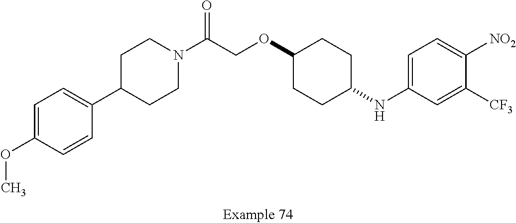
C1=C(OC)C=CC(C2CCN(C(COC3CCC(NC4=CC=C([NO2])C([CF3])=C4)CC3)=O)CC2)=C1
